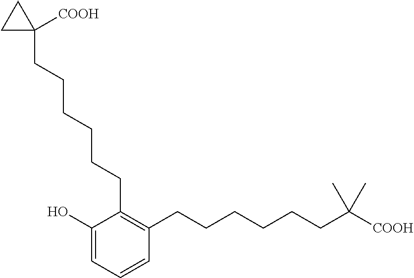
C1(O)=CC=CC(CCCCCCC([COOH])(C)C)=C1CCCCCCC1([COOH])CC1
